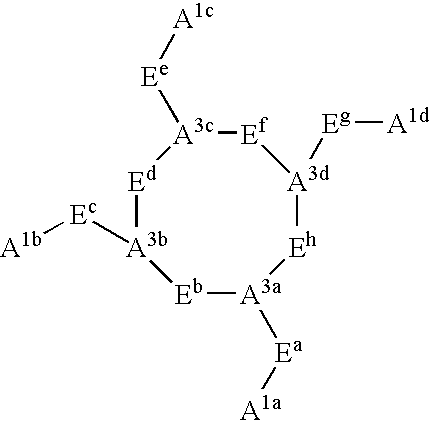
[Ed]1[A3b]([Ec][A1b])[Eb][A3a]([Ea][A1a])[Eh][A3d]([Eg][A1d])[Ef][A3c]1[Ee][A1c]
